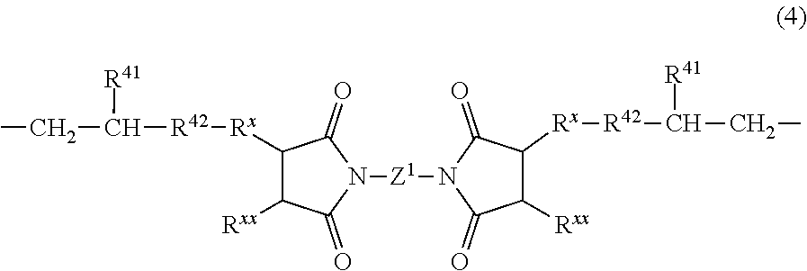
C([R42][Rx]C1C([Rxx])C(=O)N([Z1]N2C(=O)C([Rxx])C([Rx][R42]C([R41])CC)C2=O)C1=O)([R41])CC
